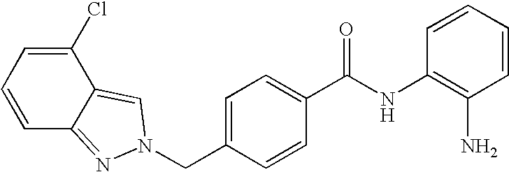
C(C1=CC=C(C(NC2=C(N)C=CC=C2)=O)C=C1)N1N=C2C=CC=C(Cl)C2=C1
